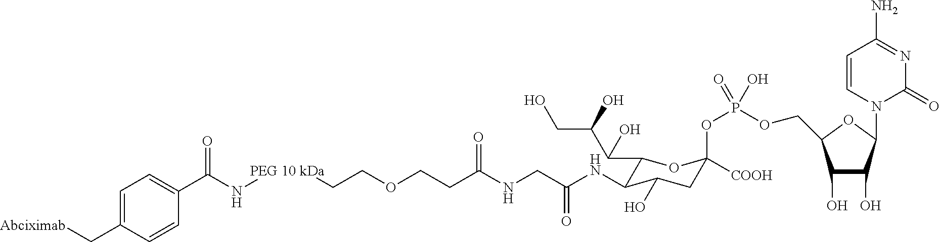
C1(C(N[PEG 10 kDa]CCOCCC(NCC(NC2C(C(C(CO)O)O)OC(OP(OCC3C(O)C(O)C(N4C(=O)N=C(N)C=C4)O3)(O)=O)([COOH])CC2O)=O)=O)=O)=CC=C(C[Abciximab])C=C1
